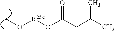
CO[R25a]OC(=O)CC(C)C
